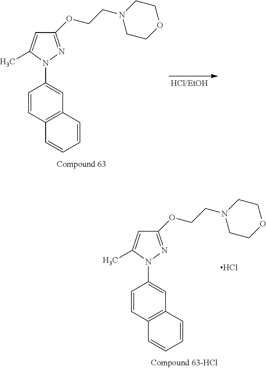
C1(OCCN2CCOCC2)=NN(C2=CC3=C(C=C2)C=CC=C3)C(C)=C1.Cl.C1(OCCN2CCOCC2)=NN(C2=CC3=C(C=C2)C=CC=C3)C(C)=C1
